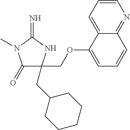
C1(=O)C(CC2CCCCC2)(COC2=CC=CC3=NC=CC=C23)NC(=N)N1C
